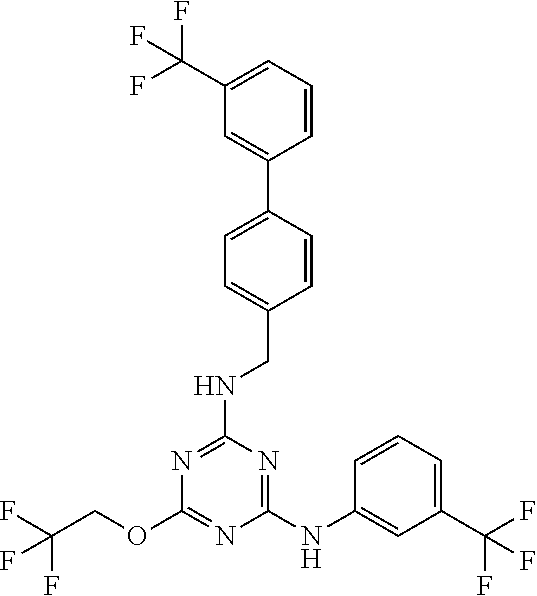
C1(NC2=CC(C(F)(F)F)=CC=C2)=NC(NCC2=CC=C(C3=CC(C(F)(F)F)=CC=C3)C=C2)=NC(OCC(F)(F)F)=N1
